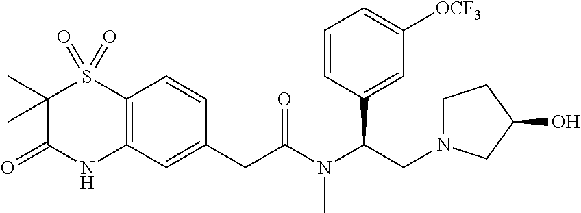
C12=C(C=C(CC(N(C(CN3CCC(O)C3)C3=CC([OCF3])=CC=C3)C)=O)C=C1)NC(=O)C(C)(C)S2(=O)=O
